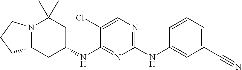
N12C(CC(NC3=NC(NC4=CC(C#N)=CC=C4)=NC=C3Cl)CC1(C)C)CCC2
